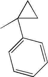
C1=CC=CC(C2(C)CC2)=C1
